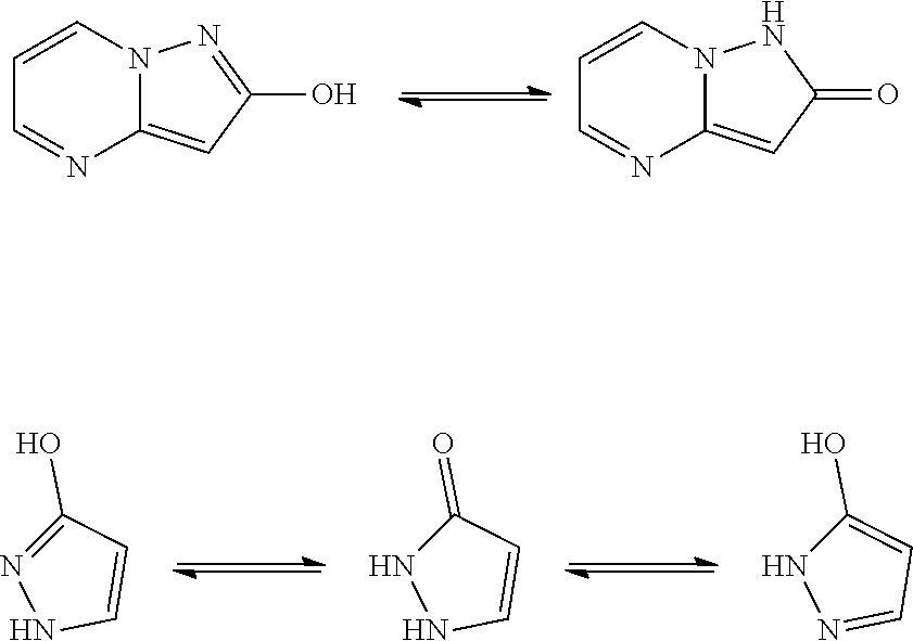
C1=NC2=CC(O)=NN2C=C1.C1=NC2=CC(=O)NN2C=C1.C1(O)=NNC=C1.C1(=O)NNC=C1.C1(O)=CC=NN1
